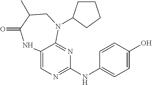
N(C1=CC=C(O)C=C1)C1=NC=C2C(=N1)N(C1CCCC1)CC(C)C(=O)N2
